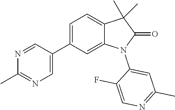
C1=C(C2=CN=C(C)N=C2)C=C2C(=C1)C(C)(C)C(=O)N2C1=CC(C)=NC=C1F
